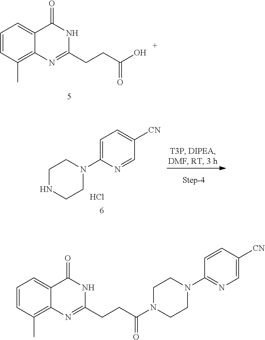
C1=CC(C)=C2C(=C1)C(=O)NC(CCC(O)=O)=N2.C1=C(N2CCNCC2)N=CC([CN])=C1.Cl.C1=CC(C)=C2C(=C1)C(=O)NC(CCC(N1CCN(C3=NC=C([CN])C=C3)CC1)=O)=N2
